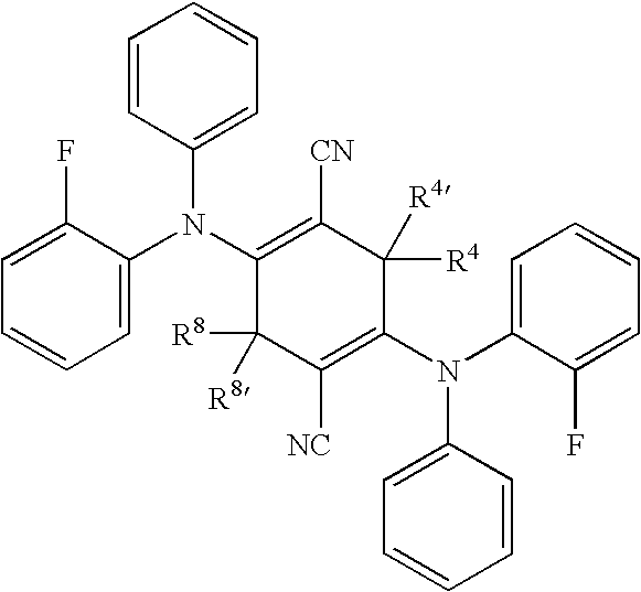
C1(N(C2=CC=CC=C2F)C2=CC=CC=C2)=C([CN])C([R4])([R4])C(N(C2=CC=CC=C2F)C2=CC=CC=C2)=C([NC])C1([R8])[R8]
